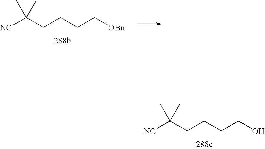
[NC]C(CCCC[OBn])(C)C.[NC]C(CCCCO)(C)C
